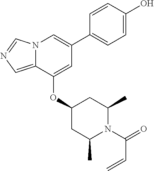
C1=CC(O)=CC=C1C1=CN2C(=CN=C2)C(OC2CC(C)N(C(=O)C=C)C(C)C2)=C1
